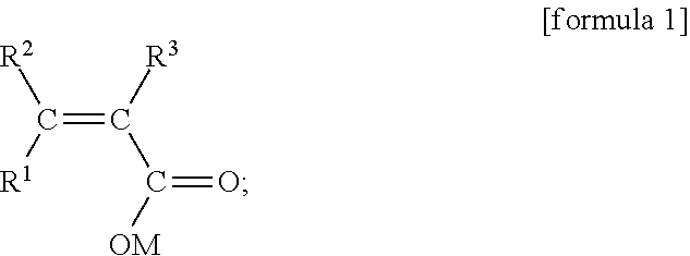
C(=C([R3])C(=O)[OM])([R1])[R2]
